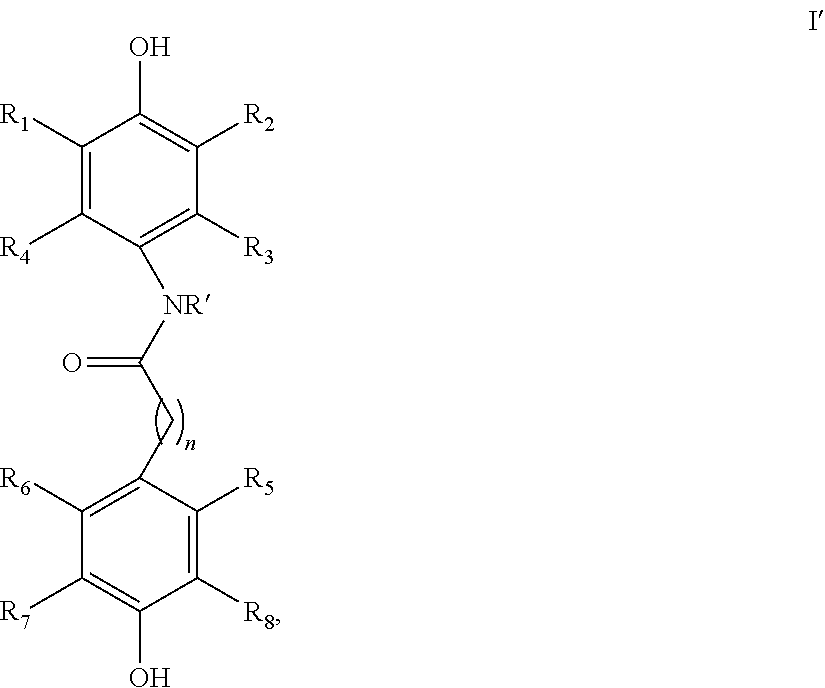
C1([R1])=C([R4])C([NR]C(CC2=C([R6])C([R7])=C(O)C([R8])=C2[R5])=O)=C([R3])C([R2])=C1O
